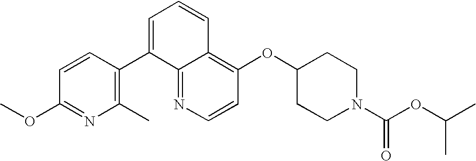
C1=CN=C2C(=C1OC1CCN(C(OC(C)C)=O)CC1)C=CC=C2C1=C(C)N=C(OC)C=C1
